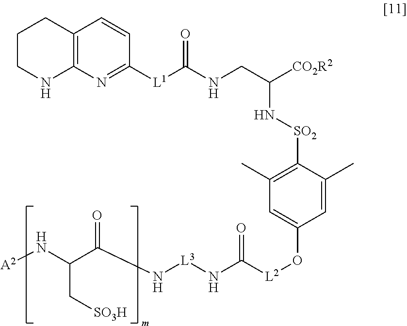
C1CNC2=C(C1)C=CC([L1]C(NCC([CO2R2])N[SO2]C1=C(C)C=C(O[L2]C(N[L3]NC(C(N[A2])C[SO3H])=O)=O)C=C1C)=O)=N2
